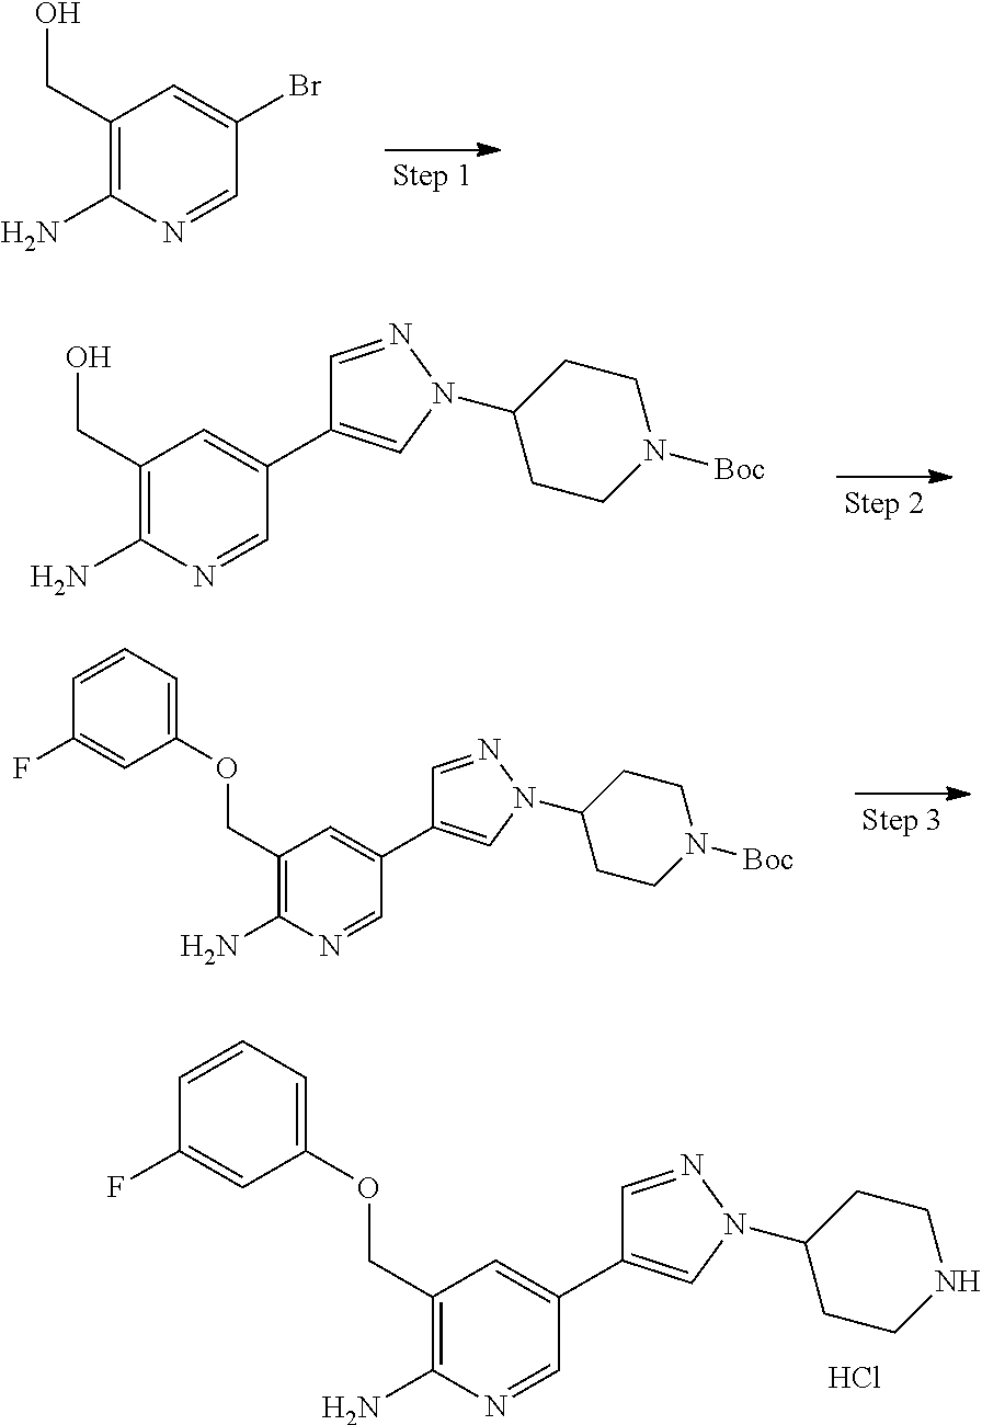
C1(CO)=C(N)N=CC(Br)=C1.C1(CO)=C(N)N=CC(C2=CN(C3CCN([Boc])CC3)N=C2)=C1.C1(COC2=CC=CC(F)=C2)=C(N)N=CC(C2=CN(C3CCN([Boc])CC3)N=C2)=C1.C1(COC2=CC=CC(F)=C2)=C(N)N=CC(C2=CN(C3CCNCC3)N=C2)=C1.Cl
